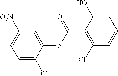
C1=C(Cl)C(NC(C2=C(Cl)C=CC=C2O)=O)=CC([O2N])=C1
